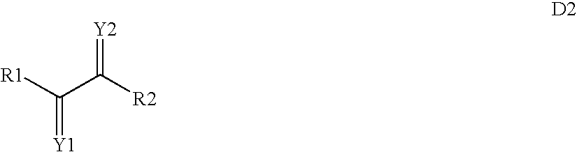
[Y2]=C([R2])C([R1])=[Y1]
